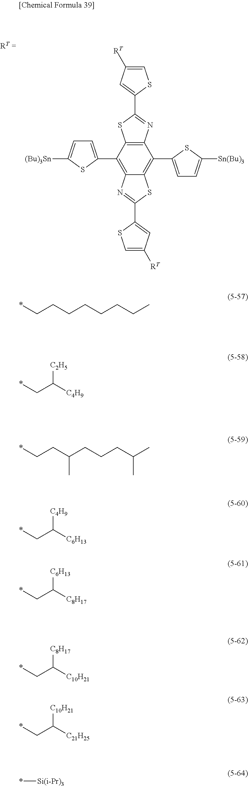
C12=C(C3=CC=C([(Bu)3Sn])S3)C3=C(C(C4=CC=C([Sn(Bu)3])S4)=C1SC(C1=CC([RT])=CS1)=N2)N=C(C1=CC([RT])=CS1)S3.*CCCCCCCC.*CC([C4H9])[C2H5].*CCC(CCCC(C)C)C.*CC([C6H13])[C4H9].*CC([C8H17])[C6H13].*CC([C10H21])[C8H17].*CC([C21H25])[C10H21].*[Si(i-Pr)3]
